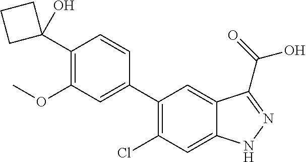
C1(C2=CC(OC)=C(C3(O)CCC3)C=C2)=C(Cl)C=C2C(=C1)C(C(O)=O)=NN2
